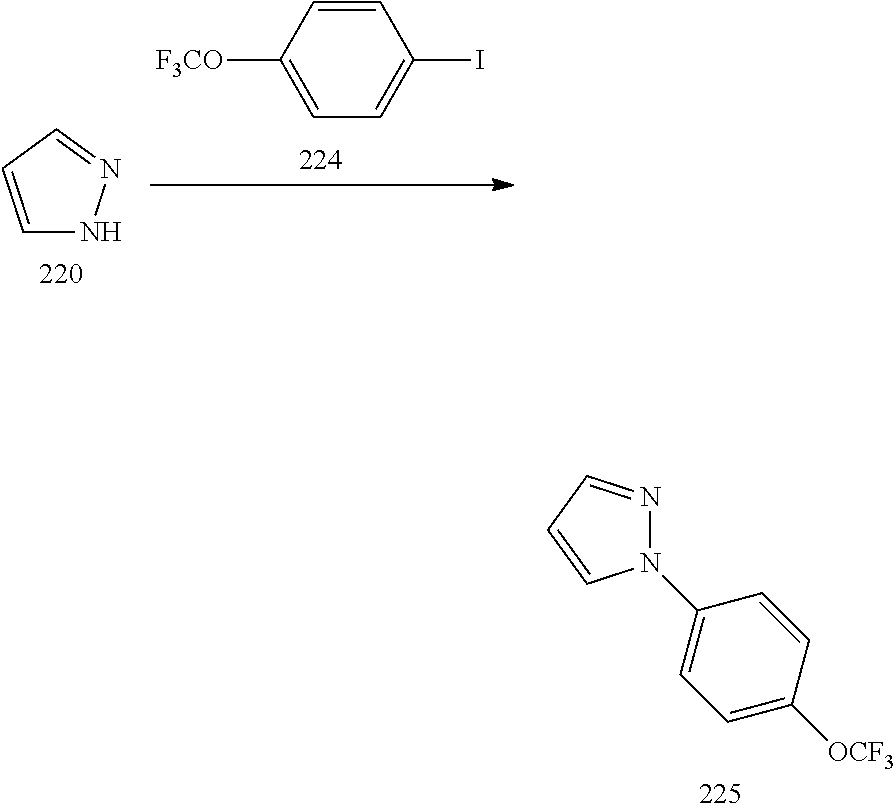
C1=CC([F3CO])=CC=C1I.C1=CC=NN1.C1(N2N=CC=C2)=CC=C([OCF3])C=C1
